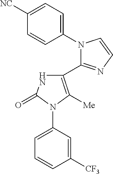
C1(N2C(C3=C([Me])N(C4=CC=CC([CF3])=C4)C(=O)N3)=NC=C2)=CC=C([NC])C=C1
